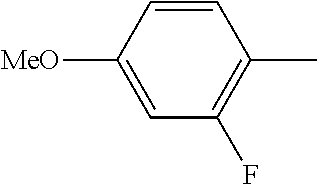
C1=C([MeO])C=CC(C)=C1F
